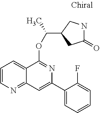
C1(=O)NCC(C(C)OC2=NC(C3=CC=CC=C3F)=CC3=NC=CC=C23)C1
